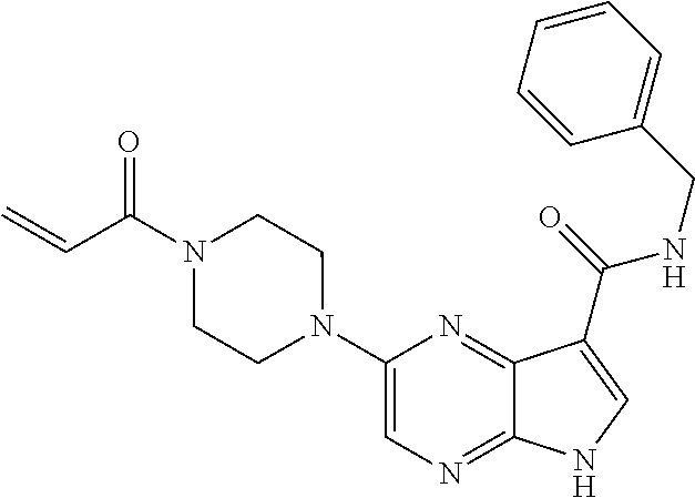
C1(N2CCN(C(C=C)=O)CC2)=CN=C2C(=N1)C(C(=O)NCC1=CC=CC=C1)=CN2
